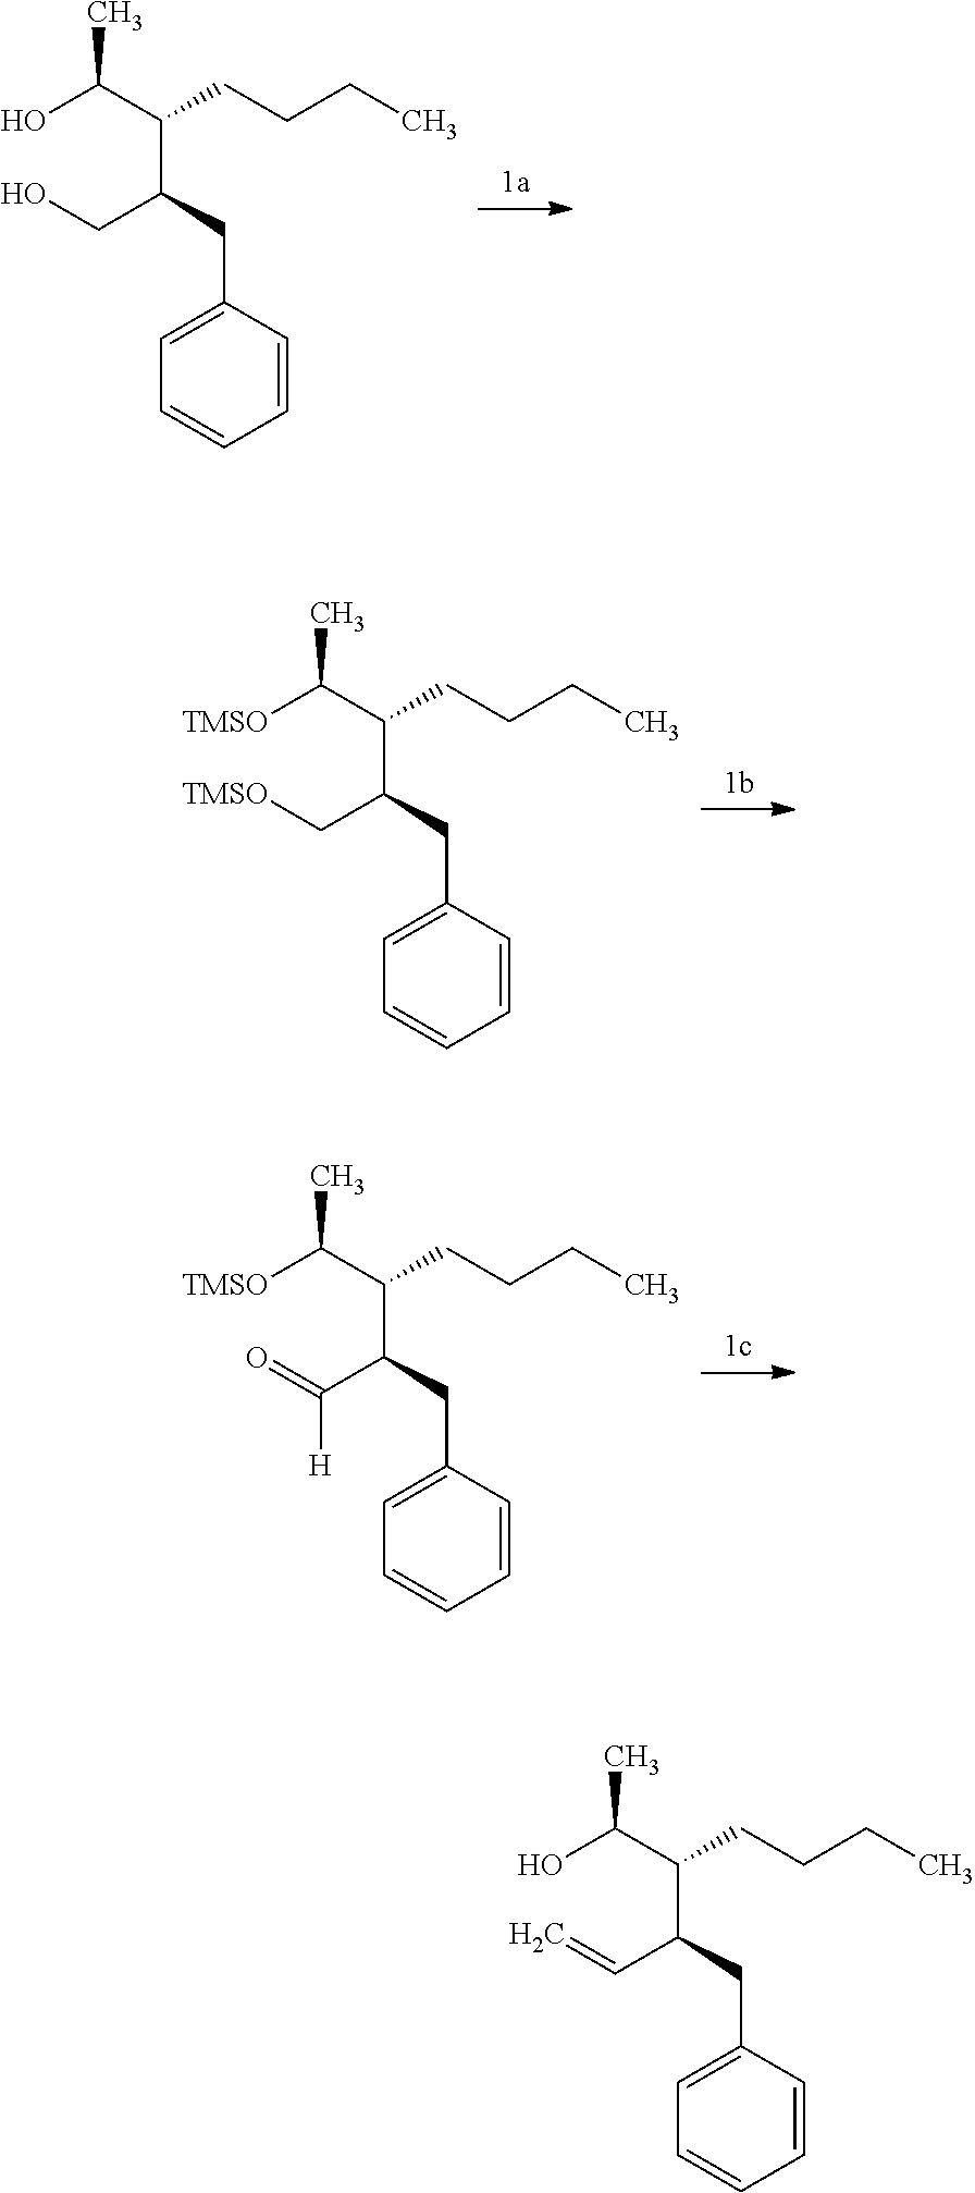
OC(C(C(CO)CC1=CC=CC=C1)CCCC)C.[TMSO]C(C(C(C[TMSO])CC1=CC=CC=C1)CCCC)C.[TMSO]C(C(C(C(=O)[H])CC1=CC=CC=C1)CCCC)C.OC(C(C(C=C)CC1=CC=CC=C1)CCCC)C
